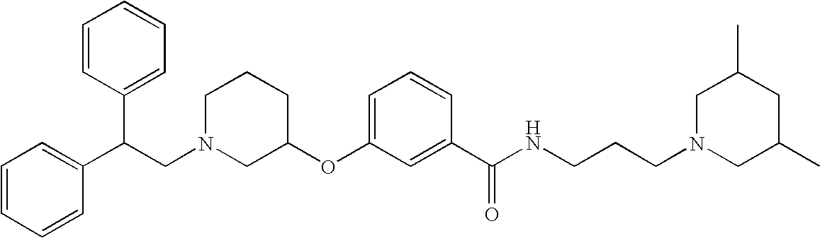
C1N(CC(C2=CC=CC=C2)C2=CC=CC=C2)CC(OC2=CC=CC(C(NCCCN3CC(C)CC(C)C3)=O)=C2)CC1
